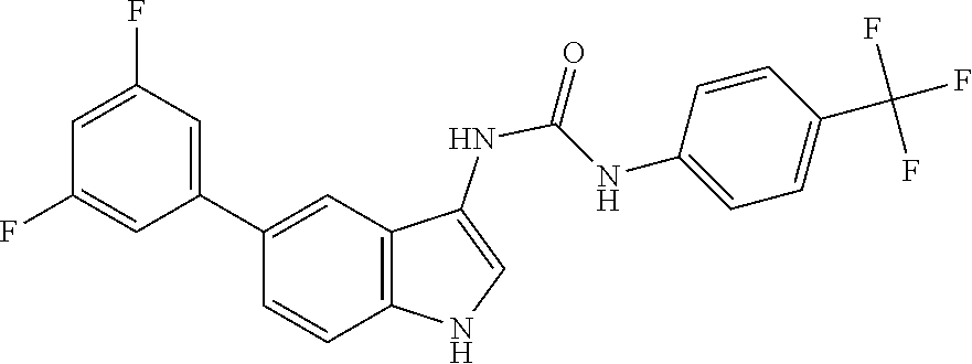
C1(F)=CC(C2=CC3=C(NC=C3NC(NC3=CC=C(C(F)(F)F)C=C3)=O)C=C2)=CC(F)=C1
